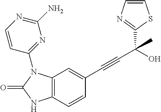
C12=C(N(C3=NC(N)=NC=C3)C(=O)N1)C=C(C#CC(C1=NC=CS1)(O)C)C=C2
